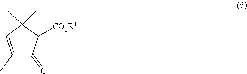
C1(C)=CC(C)(C)C([CO2R1])C1=O
